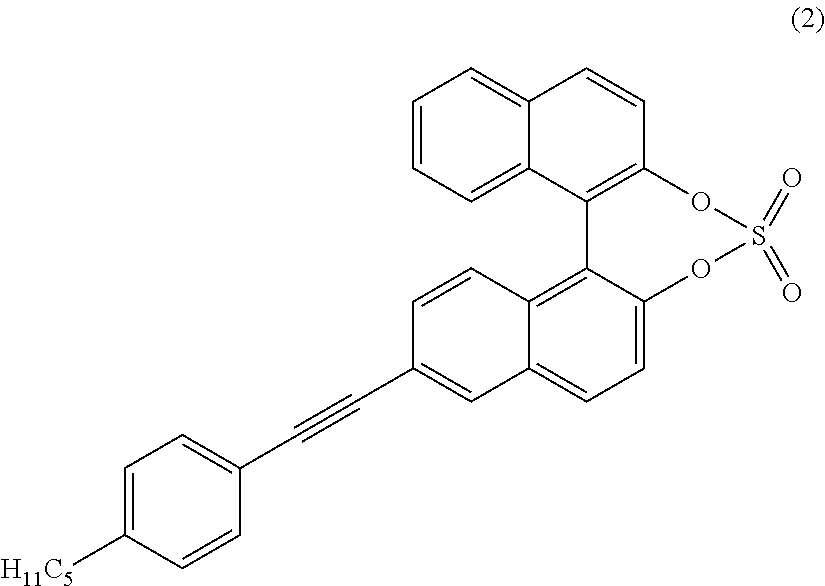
C1=CC=C2C(=C1)C=CC1=C2C2=C3C(=CC=C2OS(=O)(=O)O1)C=C(C#CC1=CC=C([H11C5])C=C1)C=C3
